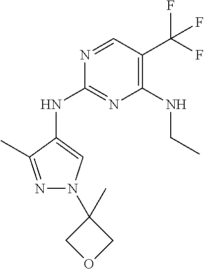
N1=C(C)C(NC2=NC(NCC)=C(C(F)(F)F)C=N2)=CN1C1(C)COC1
